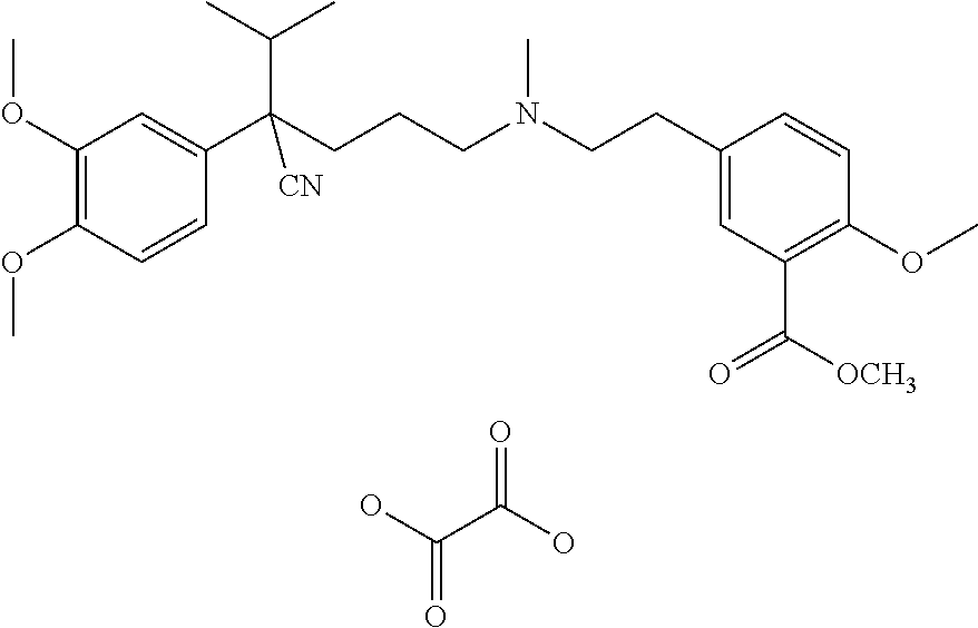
C1(OC)=C(OC)C=CC(C(CCCN(CCC2=CC(C([OCH3])=O)=C(OC)C=C2)C)(C(C)C)[CN])=C1.OC(C(O)=O)=O
